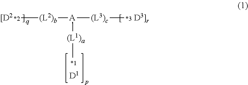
C[(L2)b][A]([(L3)c]C)[(L1)a]C
